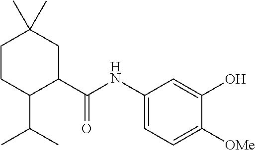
C1CC(C(C)C)C(C(NC2=CC=C([OMe])C(O)=C2)=O)CC1(C)C
